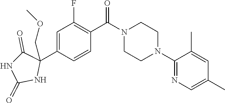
C1(N2CCN(C(C3=C(F)C=C(C4(COC)C(=O)NC(=O)N4)C=C3)=O)CC2)=NC=C(C)C=C1C
